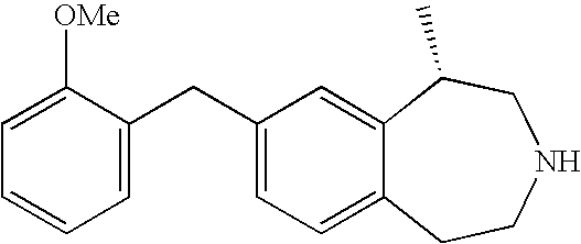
C1=C([OMe])C(CC2=CC=C3C(=C2)C(C)CNCC3)=CC=C1
